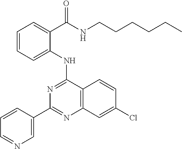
C1(C2=CN=CC=C2)=NC2=C(C(NC3=CC=CC=C3C(NCCCCCC)=O)=N1)C=CC(Cl)=C2
